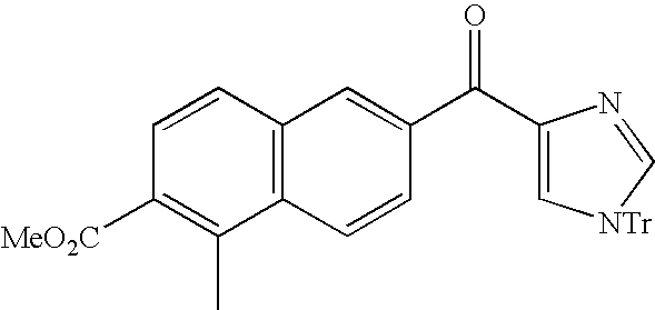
C12=C(C=CC(C(=O)C3=C[NTr]C=N3)=C1)C(C)=C([MeO2C])C=C2
